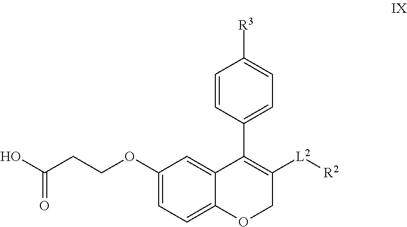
C(=O)(O)CCOC1=CC=C2C(=C1)C(C1=CC=C([R3])C=C1)=C([L2][R2])CO2
